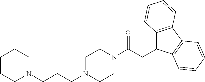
C(N1CCN(CCCN2CCCCC2)CC1)(=O)CC1C2=C(C3=C1C=CC=C3)C=CC=C2
